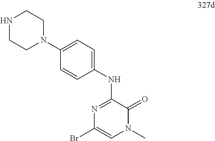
BrC1=CN(C)C(=O)C(NC2=CC=C(N3CCNCC3)C=C2)=N1
